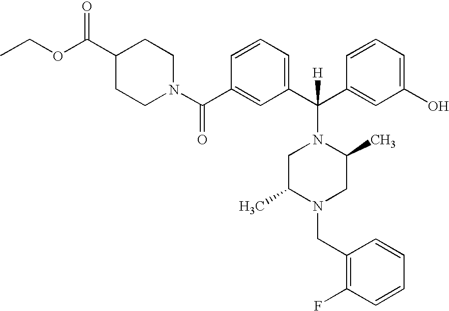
C1(C(N2CCC(C(OCC)=O)CC2)=O)=CC(C(C2=CC(O)=CC=C2)(N2CC(C)N(CC3=C(F)C=CC=C3)CC2C)[H])=CC=C1
